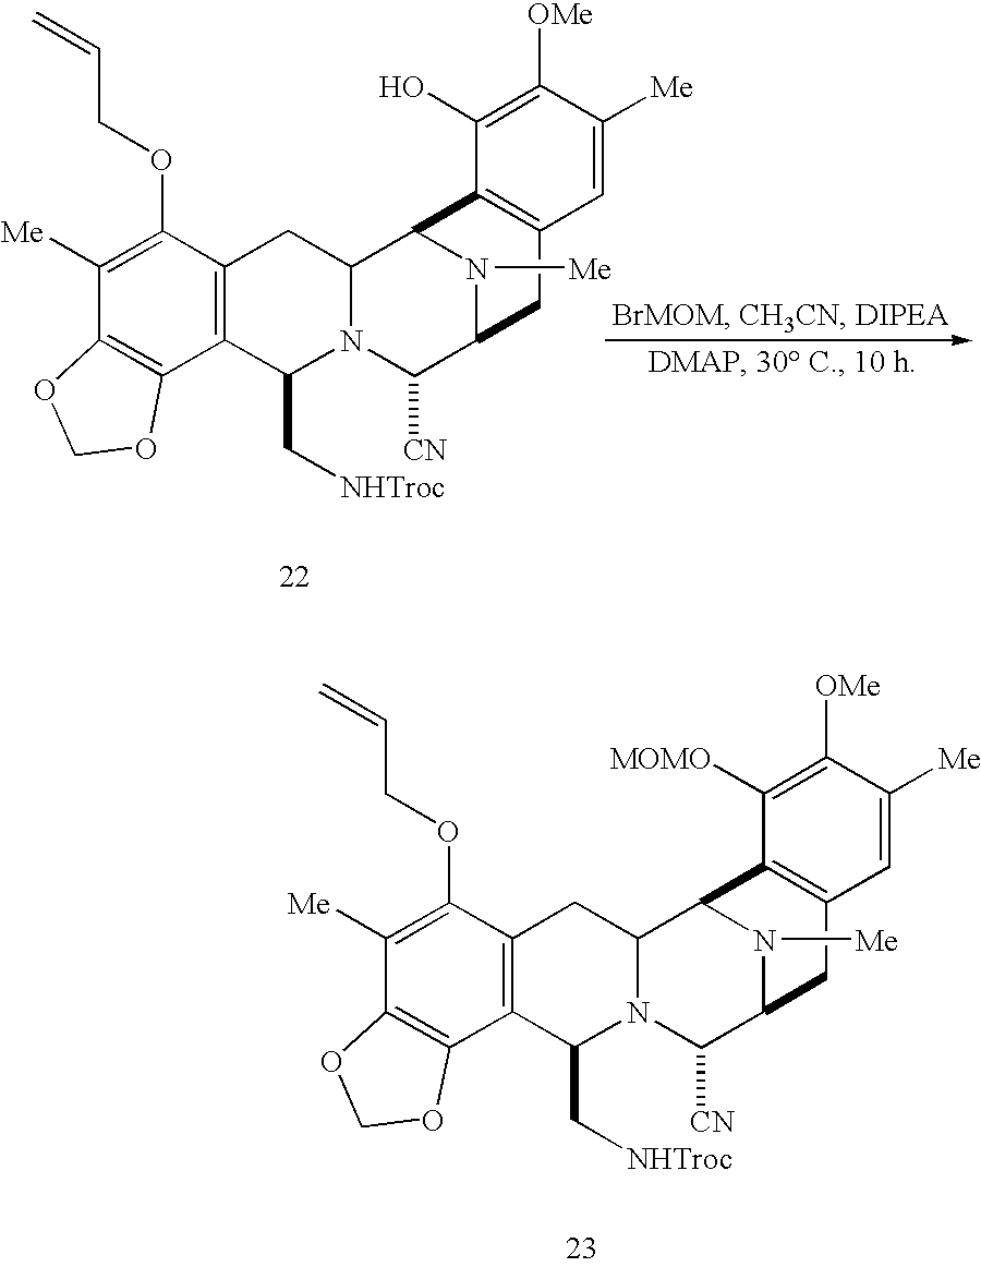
C12=C(C(OCC=C)=C([Me])C3=C1OCO3)CC1N(C2C[NHTroc])C([CN])C2N([Me])C1C1=C(C2)C=C([Me])C([OMe])=C1[MOMO].C12=C(C(OCC=C)=C([Me])C3=C1OCO3)CC1N(C2C[NHTroc])C([CN])C2N([Me])C1C1=C(C2)C=C([Me])C([OMe])=C1O
